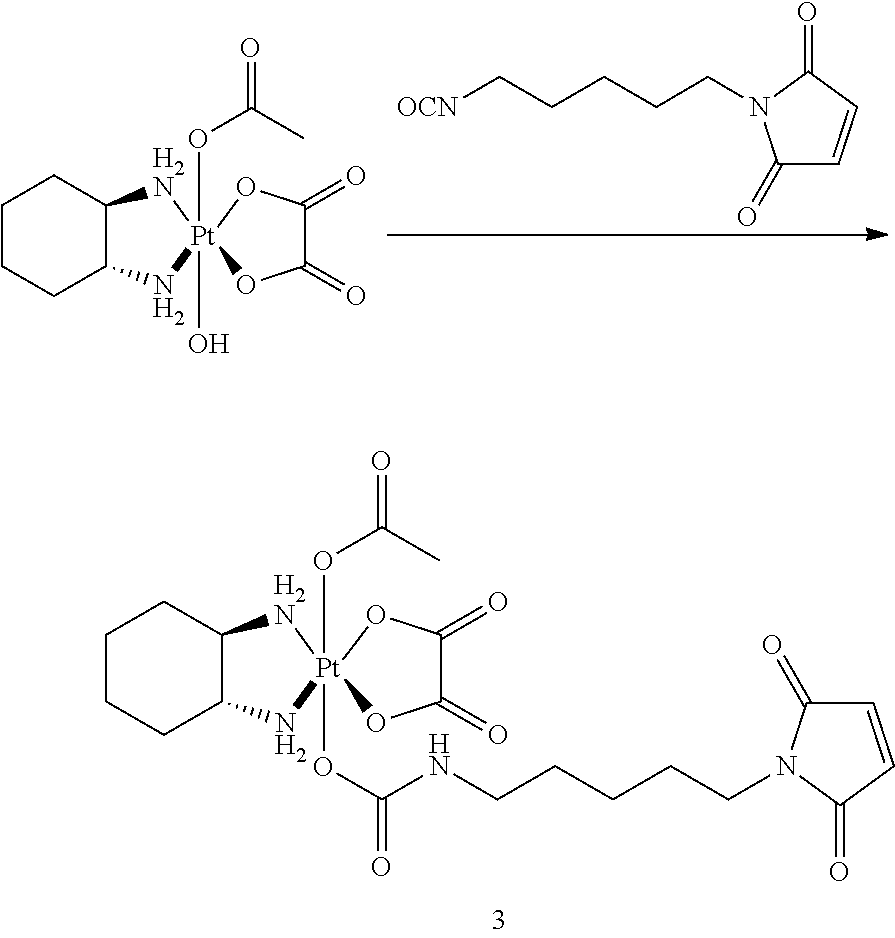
C1CCC2C(C1)[H2N][Pt]1(OC(=O)C)(O)(N2)OC(=O)C(=O)O1.[OCN]CCCCCN1C(=O)C=CC1=O.C1CCC2C(C1)[H2N][Pt]1(OC(=O)C)(OC(=O)NCCCCCN3C(=O)C=CC3=O)(N2)OC(=O)C(=O)O1
